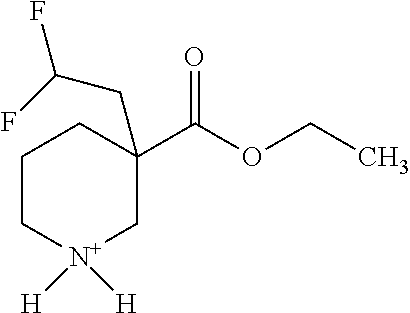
C1C[N+]([H])([H])CC(C(=O)OCC)(CC(F)F)C1
